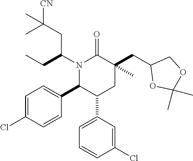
N1(C(CC)CC([CN])(C)C)C(C2=CC=C(Cl)C=C2)C(C2=CC=CC(Cl)=C2)CC(CC2OC(C)(C)OC2)(C)C1=O
